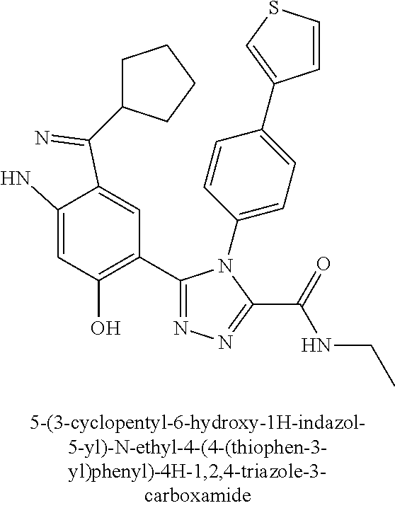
C1=C(N)C(C(=N)C2CCCC2)=CC(C2=NN=C(C(=O)NCC)N2C2=CC=C(C3=CSC=C3)C=C2)=C1O
